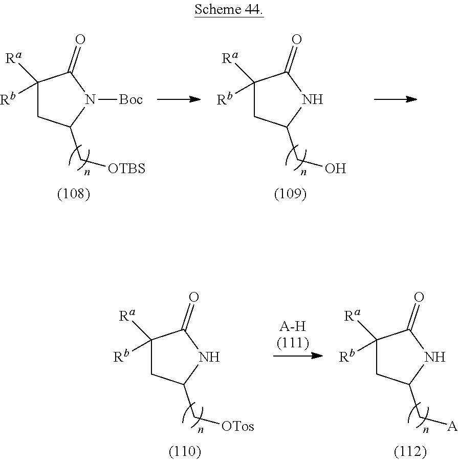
C1([Ra])([Rb])CC(C[OTos])NC1=O.[A-H].C1([Ra])([Rb])CC(C[A])NC1=O.C1([Ra])([Rb])CC(C[OTBS])N([Boc])C1=O.C1([Ra])([Rb])CC(CO)NC1=O
